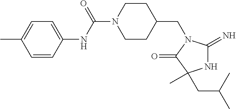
C1CC(CN2C(=N)NC(C)(CC(C)C)C2=O)CCN1C(NC1=CC=C(C)C=C1)=O
